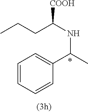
CCCC(NC(C)C1=CC=CC=C1)[COOH].*
